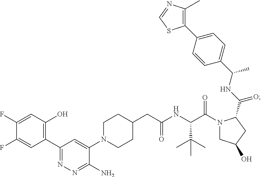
C1(C2=C(O)C=C(F)C(F)=C2)=NN=C(N)C(N2CCC(CC(NC(C(N3CC(O)CC3C(NC(C3=CC=C(C4=C(C)N=CS4)C=C3)C)=O)=O)C(C)(C)C)=O)CC2)=C1
